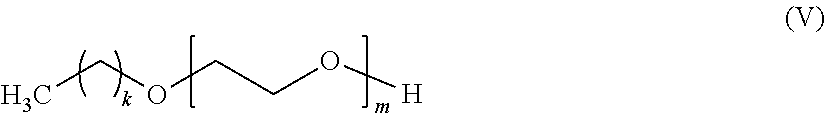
CCOCCO[H]
